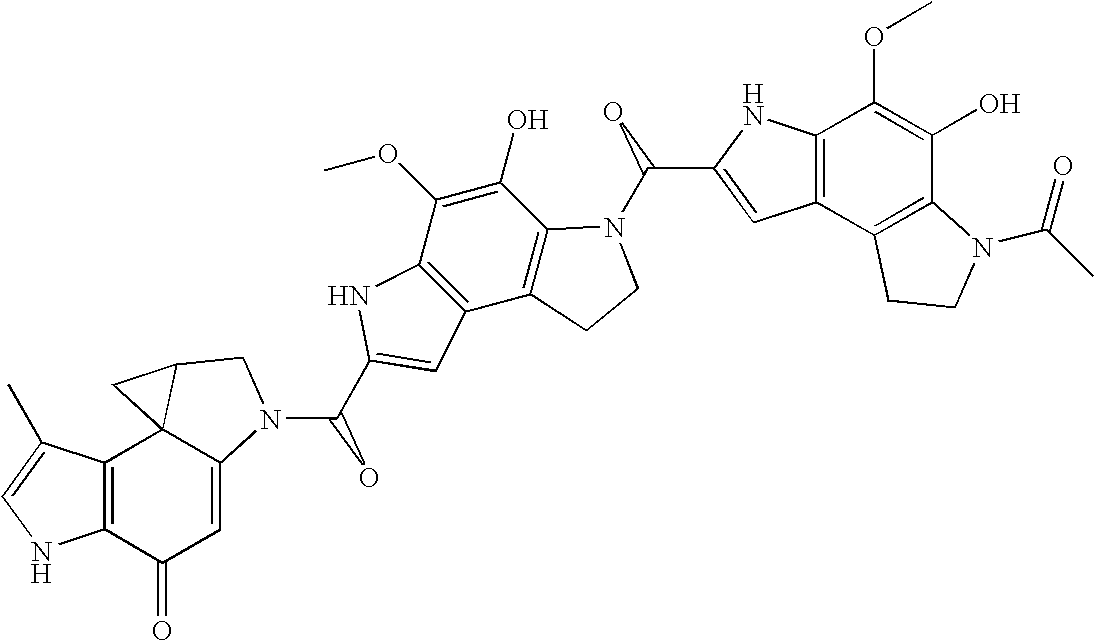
C12=C(C(=O)C=C3C14C(CN3C(O)C1=CC3=C(C(OC)=C(O)C5=C3CCN5C(O)C3=CC5=C(N3)C(OC)=C(O)C3=C5CCN3C(C)=O)N1)C4)NC=C2C
